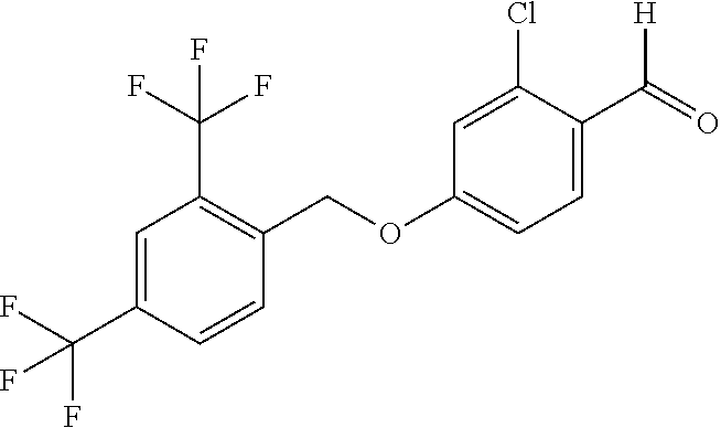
C1=C(C(F)(F)F)C=CC(COC2=CC=C(C(=O)[H])C(Cl)=C2)=C1C(F)(F)F
